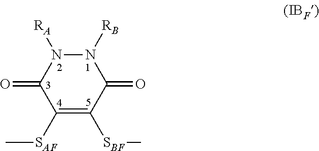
C1([SAF]C)=C([SBF]C)C(=O)N([RB])N([RA])C1=O
